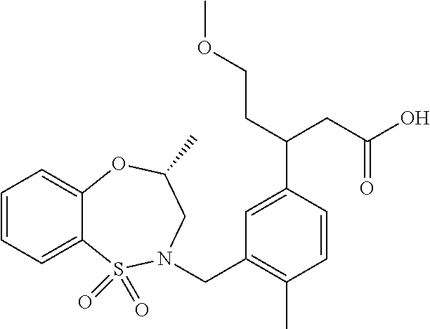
C1=CC=C2C(=C1)OC(C)CN(CC1=C(C)C=CC(C(CC(=O)O)CCOC)=C1)S2(=O)=O
